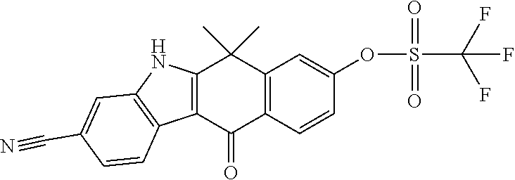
C12=C(C=CC(OS(=O)(=O)C(F)(F)F)=C1)C(=O)C1=C(C2(C)C)NC2=C1C=CC(C#N)=C2
